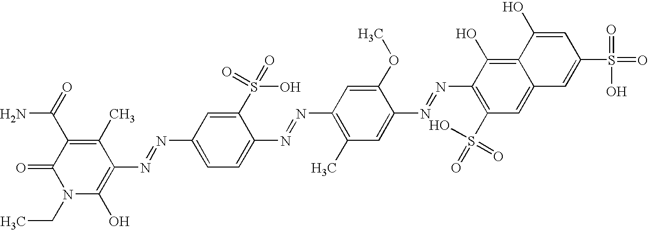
C1(N=NC2=C(O)N(CC)C(=O)C(C(=O)N)=C2C)=CC=C(N=NC2=C(C)C=C(N=NC3=C(S(O)(=O)=O)C=C4C(=C3O)C(O)=CC(S(=O)(O)=O)=C4)C(OC)=C2)C(S(=O)(=O)O)=C1
